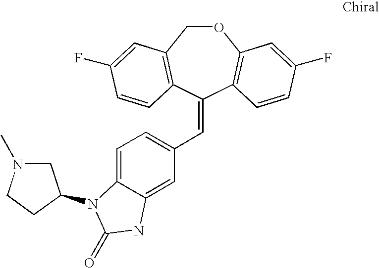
O1CC2=C(C(=CC3=CC=C4C(=C3)NC(=O)N4C3CN(C)CC3)C3=C1C=C(F)C=C3)C=CC(F)=C2
